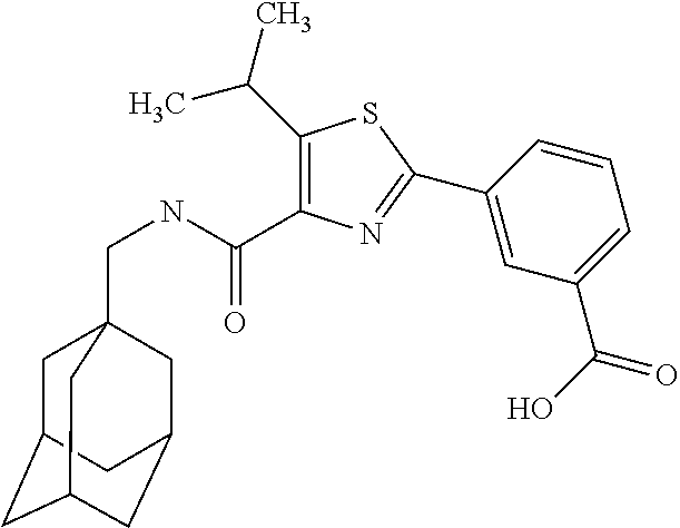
C1(C(C)C)=C(C(NCC23CC4CC(CC(C2)C4)C3)=O)N=C(C2=CC(C(=O)O)=CC=C2)S1
